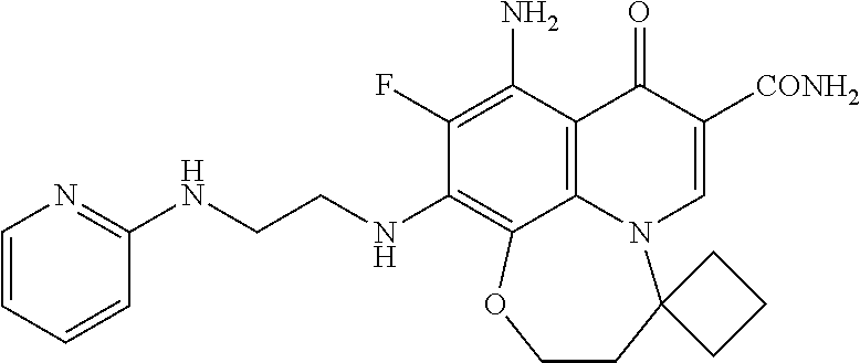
C1=CC=CC(NCCNC2=C3C4=C(C(N)=C2F)C(=O)C([CONH2])=CN4C2(CCO3)CCC2)=N1
